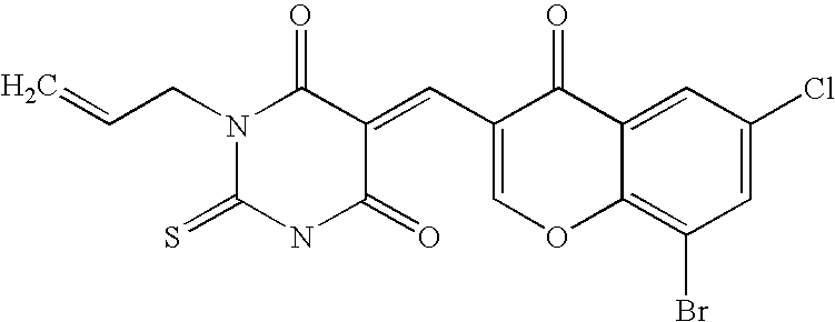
N1(CC=C)C(=S)NC(=O)C(=CC2=COC3=C(Br)C=C(Cl)C=C3C2=O)C1=O
